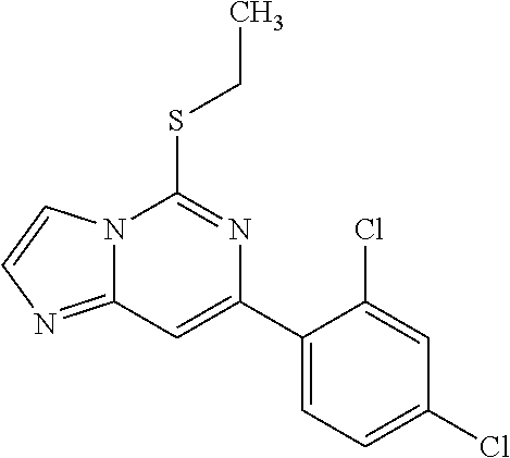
C1(C2=CC3=NC=CN3C(SCC)=N2)=CC=C(Cl)C=C1Cl
